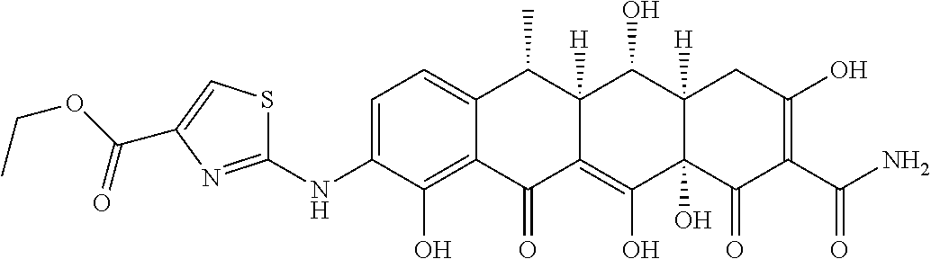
C1=C(NC2=NC(C(OCC)=O)=CS2)C(O)=C2C(=C1)C(C)C1([H])C(=C(O)C3(O)C([H])(C1O)CC(O)=C(C(N)=O)C3=O)C2=O
